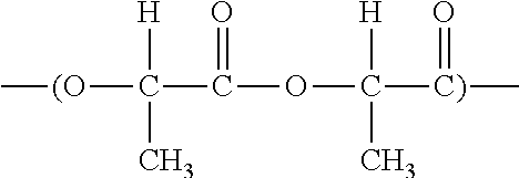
[(O](C(C(OC([C)](C)=O)([H])C)=O)([H])C)C
